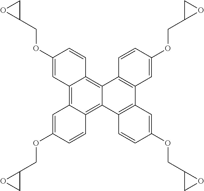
C12=C3C(=C4C(=C1C=CC(OCC1OC1)=C2)C1=C(C2=C4C=CC(OCC4OC4)=C2)C=C(OCC2CO2)C=C1)C=CC(OCC1CO1)=C3
